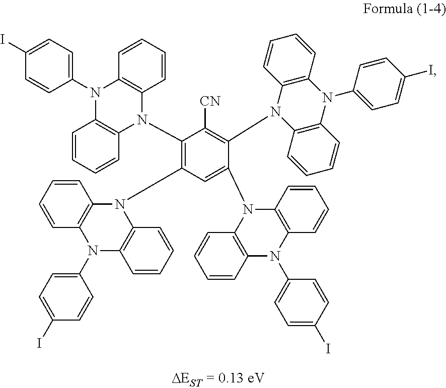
C1(N2C3=C(N(C4=CC=C(I)C=C4)C4=C2C=CC=C4)C=CC=C3)=C(N2C3=C(C=CC=C3)N(C3=CC=C(I)C=C3)C3=C2C=CC=C3)C([CN])=C(N2C3=C(N(C4=CC=C(I)C=C4)C4=C2C=CC=C4)C=CC=C3)C(N2C3=C(N(C4=CC=C(I)C=C4)C4=C2C=CC=C4)C=CC=C3)=C1
